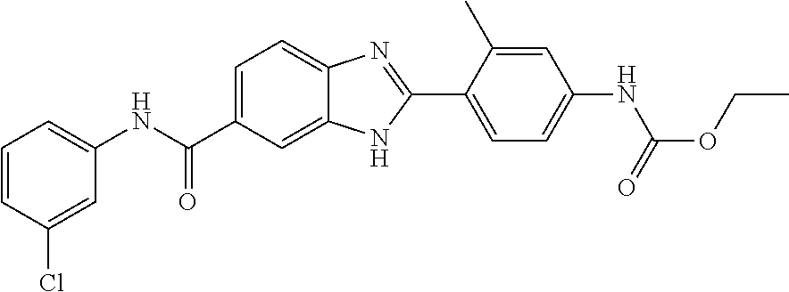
C1=CC(Cl)=CC(NC(C2=CC=C3C(=C2)NC(C2=CC=C(NC(OCC)=O)C=C2C)=N3)=O)=C1
